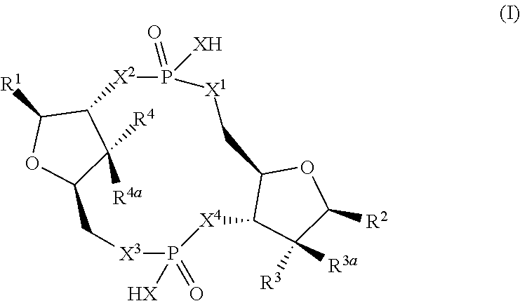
C12C([R1])OC(C1([R4])[R4a])C[X3]P([HX])(=O)[X4]C1C(OC([R2])C1([R3a])[R3])C[X1]P(=O)([XH])[X2]2
